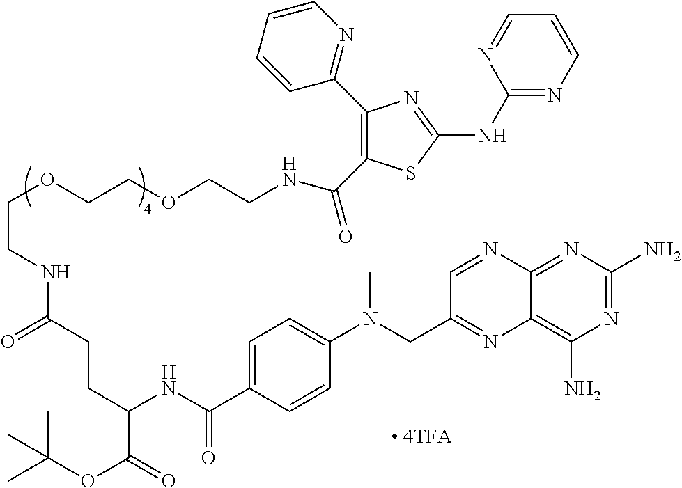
C1=C(C(NC(C(OC(C)(C)C)=O)CCC(NCCOCCOCCNC(C2=C(C3=NC=CC=C3)N=C(NC3=NC=CC=N3)S2)=O)=O)=O)C=CC(N(C)CC2=NC3=C(N)N=C(N)N=C3N=C2)=C1
